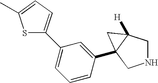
N1CC2([H])C(C3=CC(C4=CC=C(C)S4)=CC=C3)(C1)C2
